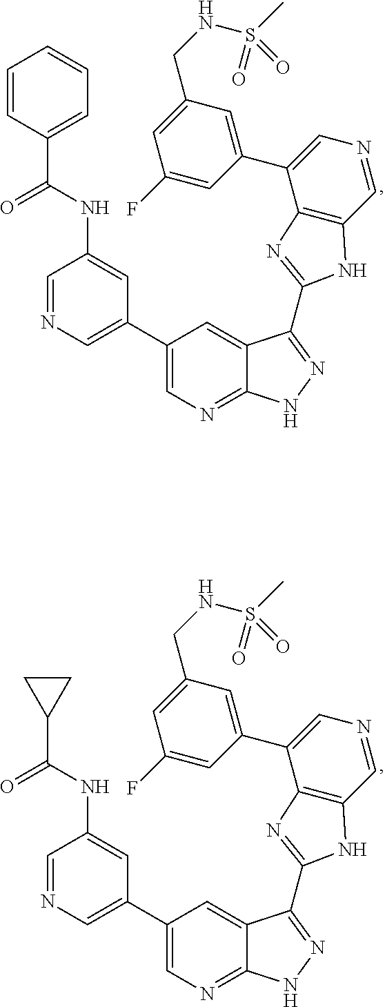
C1(C2=CN=CC(NC(=O)C3CC3)=C2)=CN=C2C(=C1)C(C1=NC3=C(C=NC=C3C3=CC(CNS(C)(=O)=O)=CC(F)=C3)N1)=NN2.C1(C2=CN=CC(NC(=O)C3=CC=CC=C3)=C2)=CN=C2C(=C1)C(C1=NC3=C(C=NC=C3C3=CC(CNS(C)(=O)=O)=CC(F)=C3)N1)=NN2
